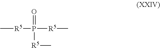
C[R5]P([R5]C)(=O)[R5]C
